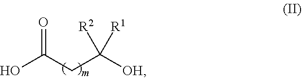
OC(CC([OH])([R2])[R1])=O
